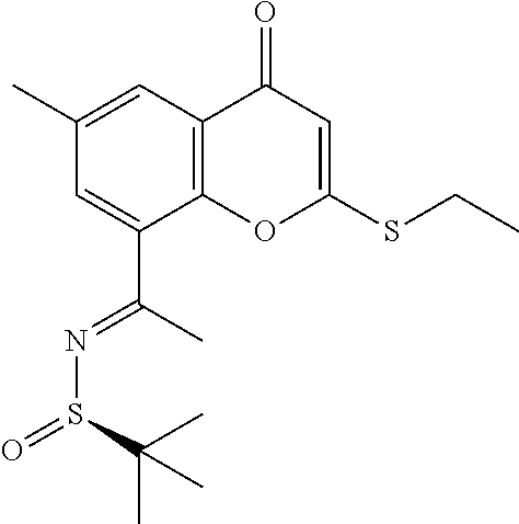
S(=O)(C(C)(C)C)N=C(C1=CC(C)=CC2=C1OC(SCC)=CC2=O)C
